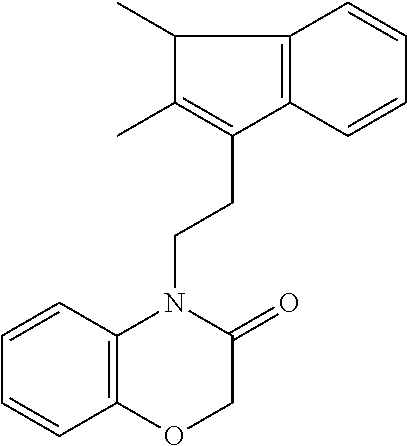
C12=C(C=CC=C1)C(CCN1C(=O)COC3=C1C=CC=C3)=C(C)C2C
